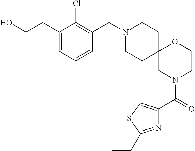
C1(CCO)=CC=CC(CN2CCC3(CC2)CN(C(=O)C2=CSC(CC)=N2)CCO3)=C1Cl
